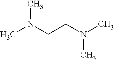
CN(C)CCN(C)C
